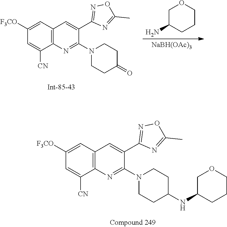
C1([F3CO])=CC2=C(C([CN])=C1)N=C(N1CCC(NC3CCCOC3)CC1)C(C1=NOC(C)=N1)=C2.C1([F3CO])=CC2=C(C([CN])=C1)N=C(N1CCC(=O)CC1)C(C1=NOC(C)=N1)=C2.C1C(N)CCCO1.[NaBH(OAc)3]
